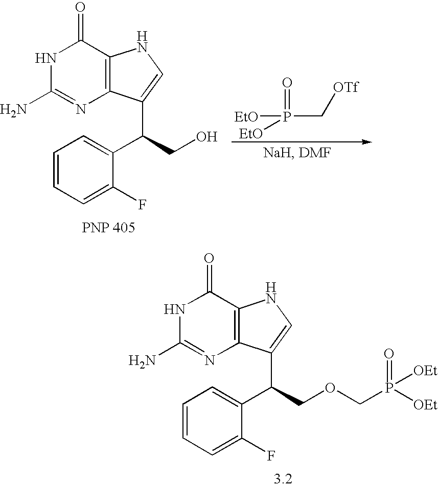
C12=C(C(=O)NC(N)=N1)NC=C2C(COCP(=O)([OEt])[OEt])C1=CC=CC=C1F.C12=C(C(=O)NC(N)=N1)NC=C2C(CO)C1=CC=CC=C1F.[EtO]P(=O)(C[OTf])[EtO]
